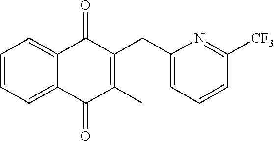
C1=CC=C2C(=C1)C(=O)C(CC1=CC=CC([CF3])=N1)=C(C)C2=O
